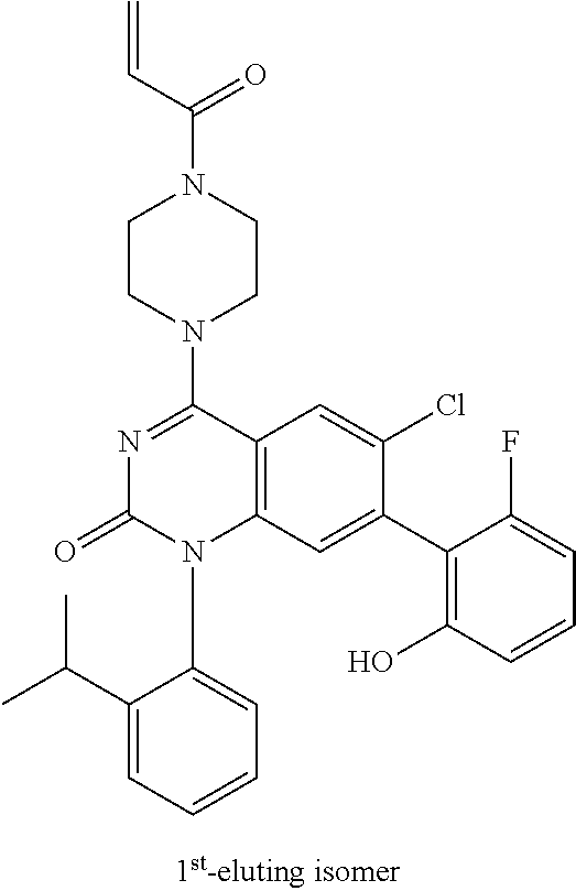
C1CN(C2=NC(=O)N(C3=CC=CC=C3C(C)C)C3=C2C=C(Cl)C(C2=C(O)C=CC=C2F)=C3)CCN1C(C=C)=O
